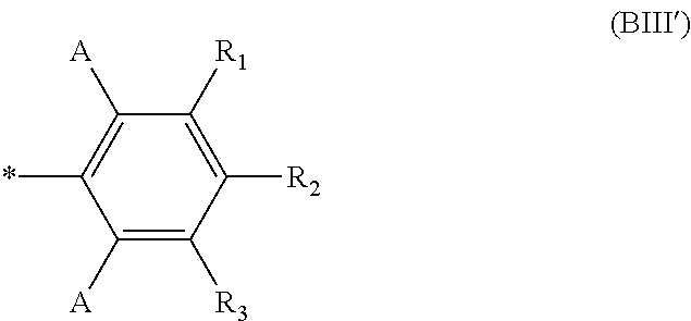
C1([A])=C([R3])C([R2])=C([R1])C([A])=C1*
